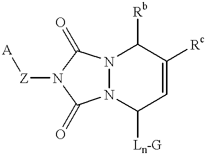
N12N(C([Ln-G])C=C([Rc])C1[Rb])C(=O)N([Z][A])C2=O
